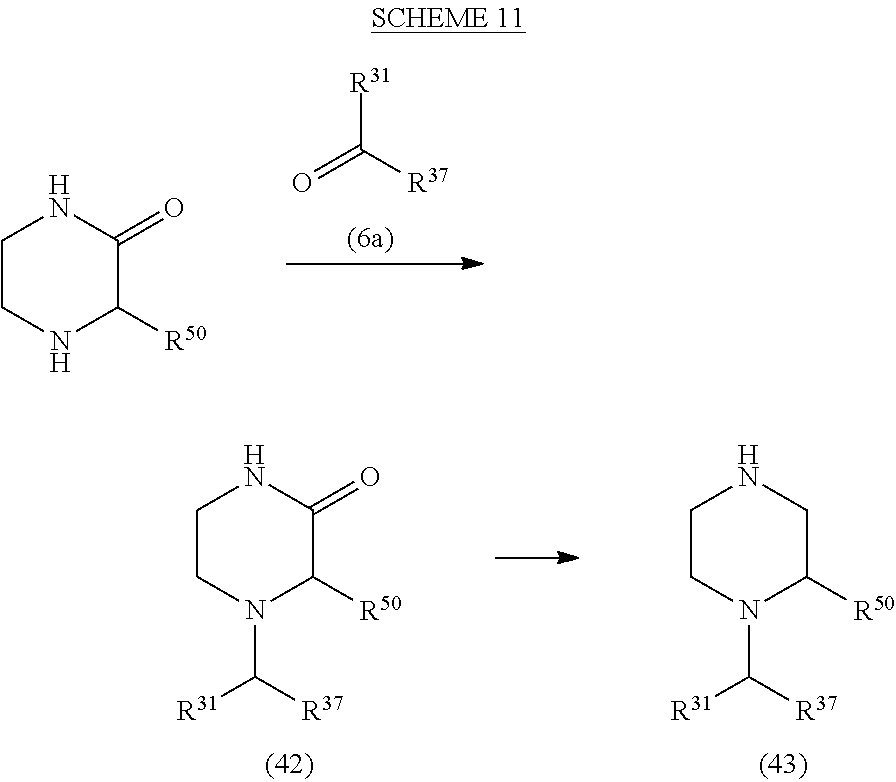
O=C([R37])[R31].C1CNC([R50])C(=O)N1.C1CN(C([R31])[R37])C([R50])C(=O)N1.C1CN(C([R31])[R37])C([R50])CN1
